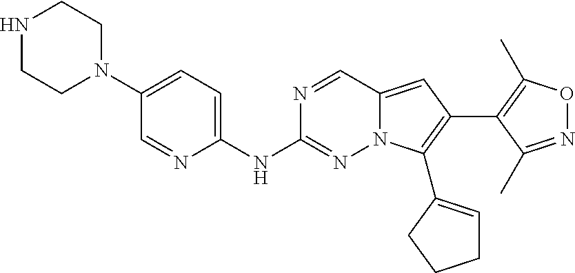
N1CCN(C2=CC=C(NC3=NN4C(=CC(C5=C(C)ON=C5C)=C4C4=CCCC4)C=N3)N=C2)CC1
